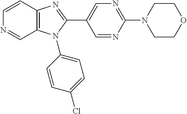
C1=CC2=C(C=N1)N(C1=CC=C(Cl)C=C1)C(C1=CN=C(N3CCOCC3)N=C1)=N2
